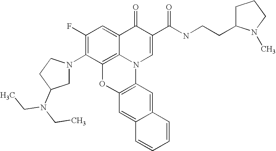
C1(F)=C(N2CC(N(CC)CC)CC2)C2=C3C(=C1)C(=O)C(C(NCCC1CCCN1C)=O)=CN3C1=C(O2)C=C2C(=C1)C=CC=C2
